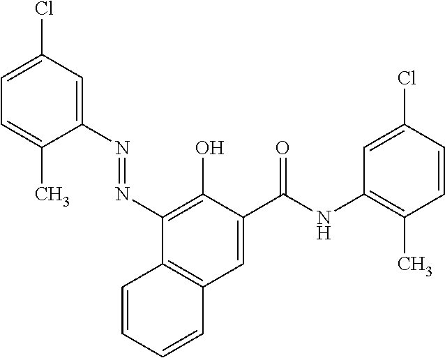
C1(Cl)=CC=C(C)C(N=NC2=C(O)C(C(NC3=C(C)C=CC(Cl)=C3)=O)=CC3=C2C=CC=C3)=C1
